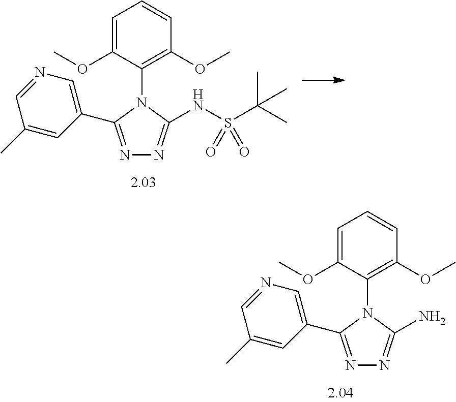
N1=C(C2=CN=CC(C)=C2)N(C2=C(OC)C=CC=C2OC)C(NS(=O)(=O)C(C)(C)C)=N1.N1=C(C2=CN=CC(C)=C2)N(C2=C(OC)C=CC=C2OC)C(N)=N1
